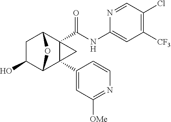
C1C(O)C2C3(C4=CC([OMe])=NC=C4)C(C(NC4=CC([CF3])=C(Cl)C=N4)=O)(C1O2)C3
